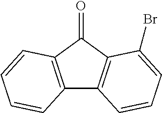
C12=C(C(=O)C3=C1C=CC=C3Br)C=CC=C2
